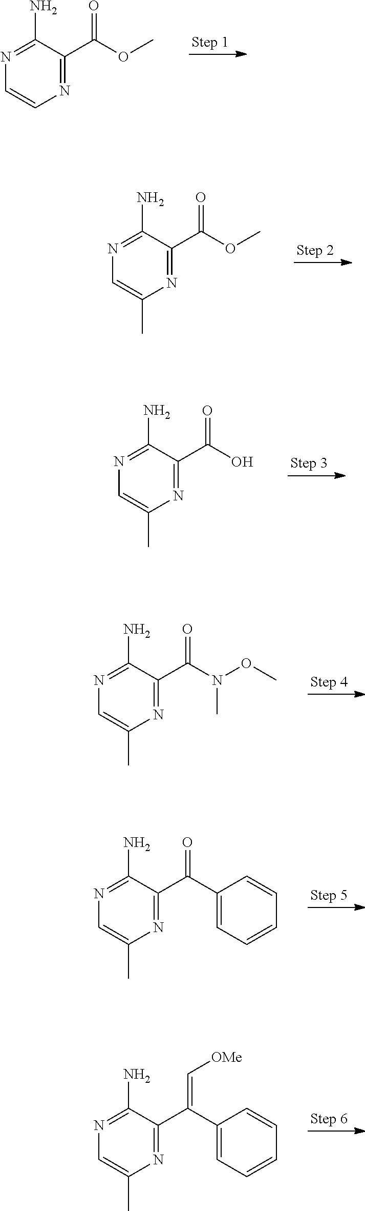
N1=C(N)C(C(OC)=O)=NC=C1.N1=C(N)C(C(OC)=O)=NC(C)=C1.N1=C(N)C(C(O)=O)=NC(C)=C1.N1=C(N)C(C(N(OC)C)=O)=NC(C)=C1.N1=C(N)C(C(C2=CC=CC=C2)=O)=NC(C)=C1.N1=C(N)C(C(C2=CC=CC=C2)=C[OMe])=NC(C)=C1
